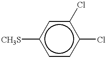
[CH3S]c1ccc(Cl)c(Cl)c1
